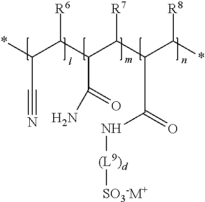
*C(C(C(C(C(C(*)[R8])C(=O)N[(L9)d][SO3-M+])[R7])C(=O)N)[R6])C#N
